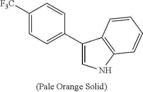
C1=C([F3C])C=CC(C2=CNC3=C2C=CC=C3)=C1
